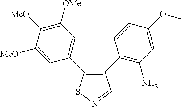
C1([MeO])=CC(C2=C(C3=C(N)C=C(OC)C=C3)C=NS2)=CC([OMe])=C1[MeO]
